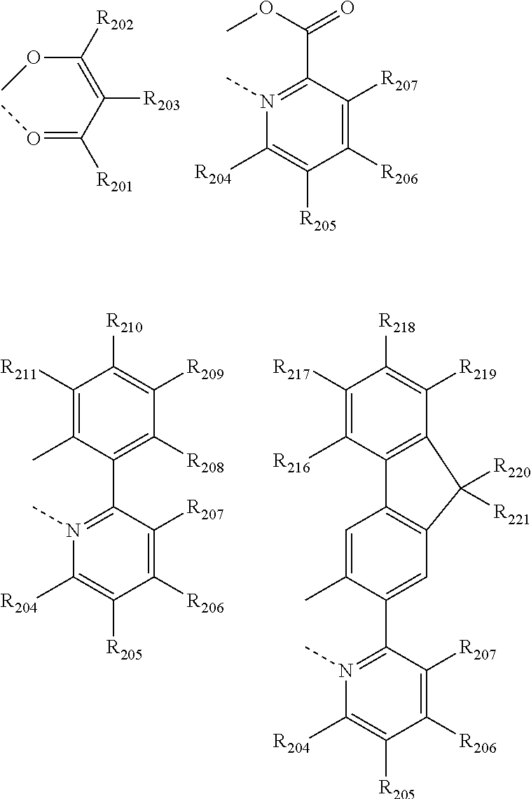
C(OC)(=C(C(=OC)[R201])[R203])[R202].COC(=O)C1=N(C)C([R204])=C([R205])C([R206])=C1[R207].C1([R211])=C(C)C(C2=N(C)C([R204])=C([R205])C([R206])=C2[R207])=C([R208])C([R209])=C1[R210].C1([R217])=C([R216])C2=C(C([R219])=C1[R218])C([R220])([R221])C1=C2C=C(C)C(C2=N(C)C([R204])=C([R205])C([R206])=C2[R207])=C1
